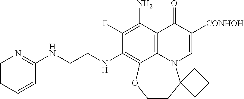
C1=CC=CC(NCCNC2=C3C4=C(C(N)=C2F)C(=O)C([CONHOH])=CN4C2(CCO3)CCC2)=N1
